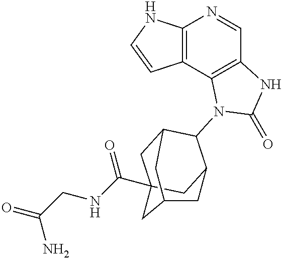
C12=C(C3=C(C=N1)NC(=O)N3C1C3CC4(C(NCC(=O)N)=O)CC1CC(C4)C3)C=CN2
